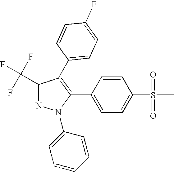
C1=CC(C2=C(C3=CC=C(F)C=C3)C(C(F)(F)F)=NN2C2=CC=CC=C2)=CC=C1S(C)(=O)=O
